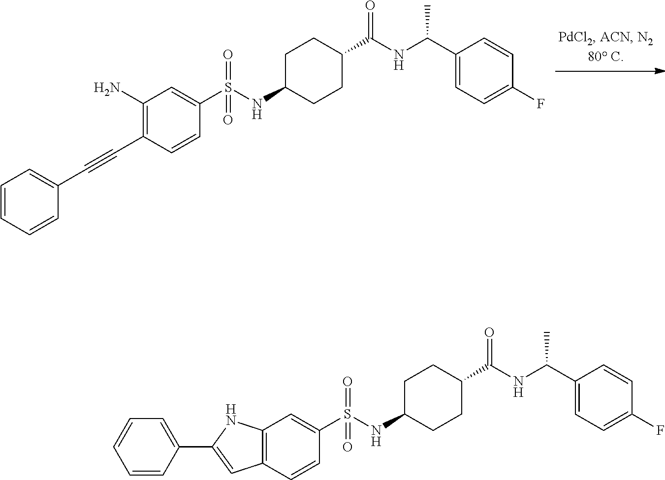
C1(N)=C(C#CC2=CC=CC=C2)C=CC(S(NC2CCC(C(NC(C3=CC=C(F)C=C3)C)=O)CC2)(=O)=O)=C1.C12=C(C=CC(S(NC3CCC(C(NC(C4=CC=C(F)C=C4)C)=O)CC3)(=O)=O)=C1)C=C(C1=CC=CC=C1)N2
